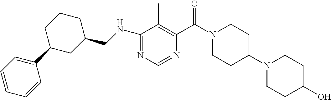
N(C1=NC=NC(C(N2CCC(N3CCC(O)CC3)CC2)=O)=C1C)CC1CCCC(C2=CC=CC=C2)C1
